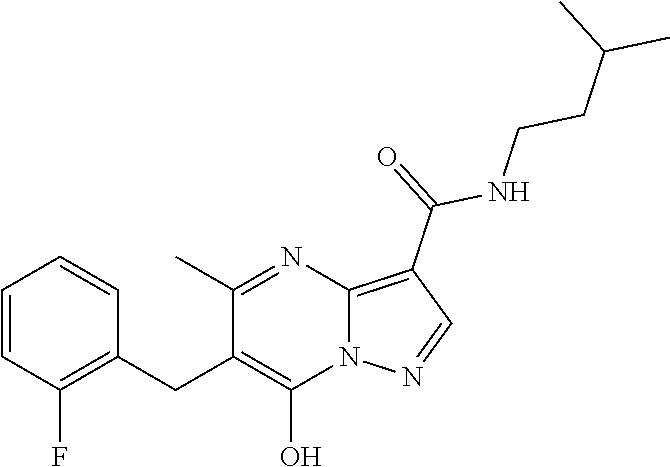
C1=CC(F)=C(CC2=C(O)N3C(=C(C(NCCC(C)C)=O)C=N3)N=C2C)C=C1
